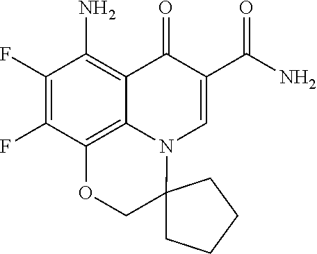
C1(F)=C(F)C2=C3C(=C1N)C(=O)C(C(N)=O)=CN3C1(CO2)CCCC1
